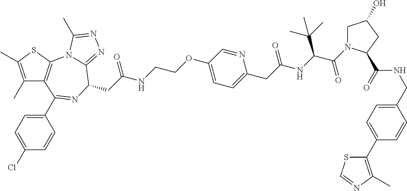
C1(C)=C(C)SC2=C1C(C1=CC=C(Cl)C=C1)=NC(CC(NCCOC1=CC=C(CC(NC(C(=O)N3CC(O)CC3C(=O)NCC3=CC=C(C4=C(C)N=CS4)C=C3)C(C)(C)C)=O)N=C1)=O)C1=NN=C(C)N21
